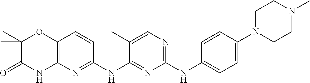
C1(NC2=CC=C(N3CCN(C)CC3)C=C2)=NC=C(C)C(NC2=NC3=C(C=C2)OC(C)(C)C(=O)N3)=N1
